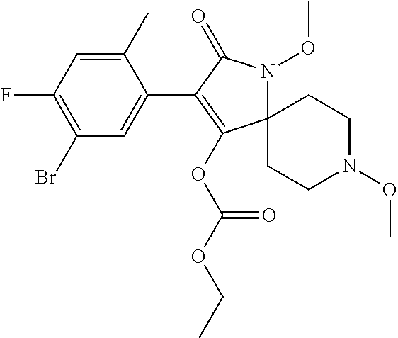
C1(C)=CC(F)=C(Br)C=C1C1=C(OC(OCC)=O)C2(N(OC)C1=O)CCN(OC)CC2
